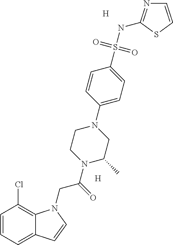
[H].[H].C1=CC=C2C(=C1Cl)N(CC(=O)N1CCN(C3=CC=C(S(NC4=NC=CS4)(=O)=O)C=C3)CC1C)C=C2
